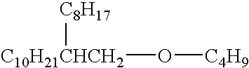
[C4H9]O[C10H21CHCH2][C8H17]
